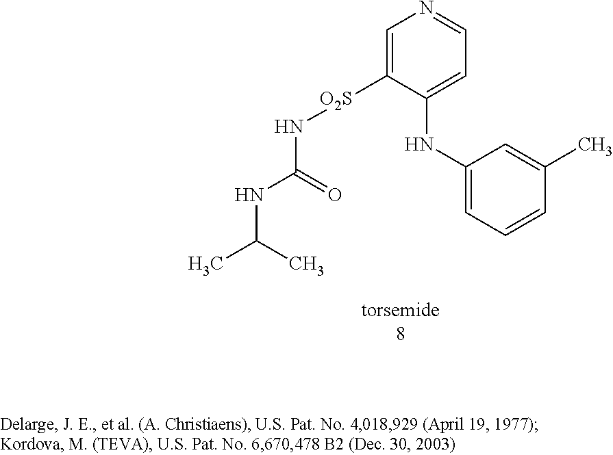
C1=C([O2S]NC(NC(C)C)=O)C(NC2=CC=CC(C)=C2)=CC=N1
